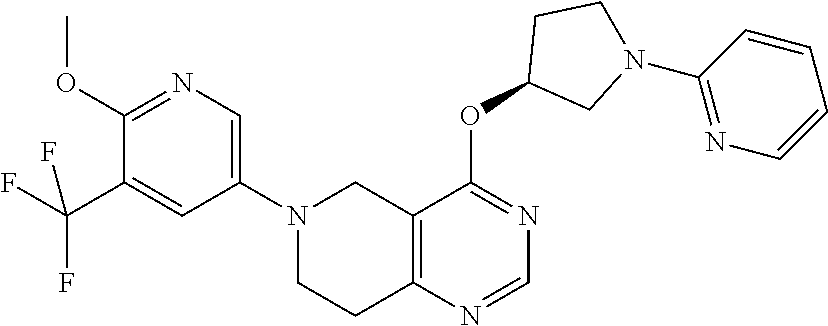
C1(N2CCC3=C(C2)C(OC2CN(C4=NC=CC=C4)CC2)=NC=N3)=CN=C(OC)C(C(F)(F)F)=C1
